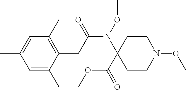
C1=C(C)C=C(C)C(CC(N(OC)C2(C(=O)OC)CCN(OC)CC2)=O)=C1C
